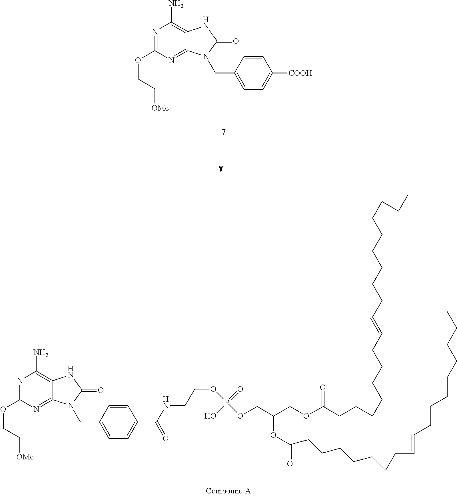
N1=C(OCC[OMe])N=C2C(=C1N)NC(=O)N2CC1=CC=C([COOH])C=C1.N1=C(OCC[OMe])N=C2C(=C1N)NC(=O)N2CC1=CC=C(C(NCCOP(=O)(OCC(OC(=O)CCCCCCCC=CCCCCCCCC)COC(CCCCCCCC=CCCCCCCCCC)=O)O)=O)C=C1
